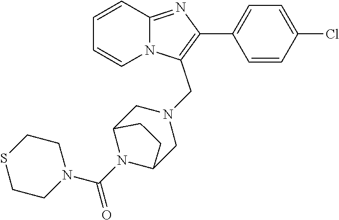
C1=CC=CN2C1=NC(C1=CC=C(Cl)C=C1)=C2CN1CC2N(C(N3CCSCC3)=O)C(C1)CC2
